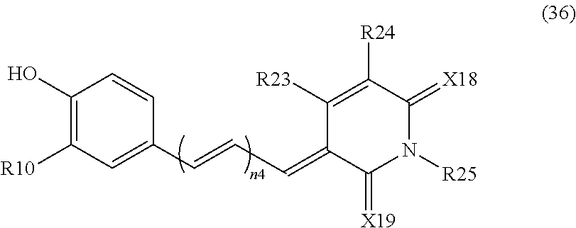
C1(O)=C([R10])C=C(C=CC=C2C(=[X19])N([R25])C(=[X18])C([R24])=C2[R23])C=C1
